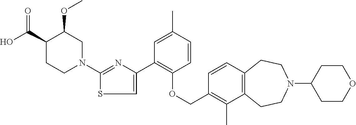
C1(C2=CSC(N3CC(OC)C(C(O)=O)CC3)=N2)=C(OCC2=C(C)C3=C(C=C2)CCN(C2CCOCC2)CC3)C=CC(C)=C1
